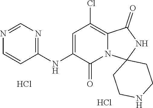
C1(NC2=CC(Cl)=C3N(C2=O)C2(NC3=O)CCNCC2)=NC=NC=C1.Cl.Cl
